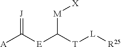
[A]C([E]C([T][L][R25])[M][X])=[J]
